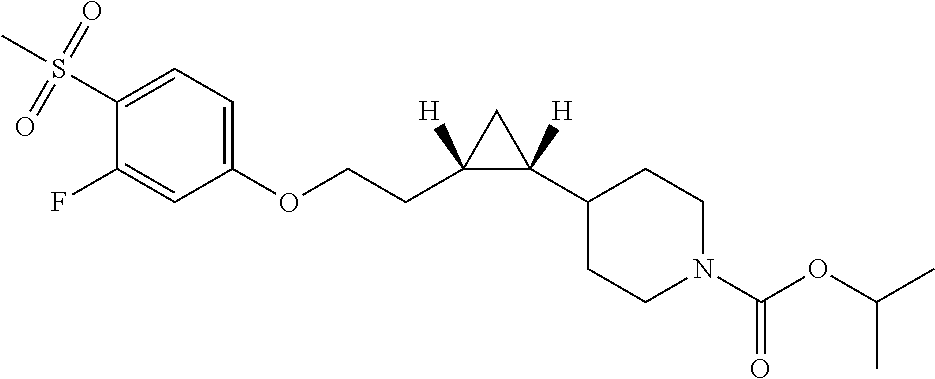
S(C1=CC=C(OCCC2([H])C(C3CCN(C(=O)OC(C)C)CC3)([H])C2)C=C1F)(=O)(=O)C
